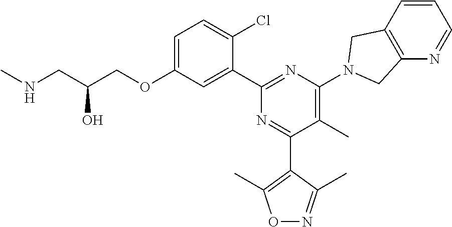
C1=C(OCC(CNC)O)C=C(C2=NC(N3CC4=C(N=CC=C4)C3)=C(C)C(C3=C(C)ON=C3C)=N2)C(Cl)=C1
